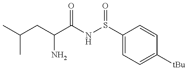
C(CC(N)C(=O)NS(=O)C1=CC=C([tBu])C=C1)(C)C
